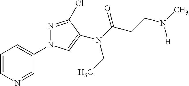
C1=CN=CC(N2N=C(Cl)C(N(C(=O)CCN(C)[H])CC)=C2)=C1
